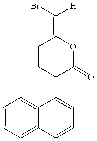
C1=CC=C2C(=C1)C(C1C(=O)OC(=C(Br)[H])CC1)=CC=C2
